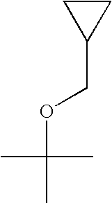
C1CC1COC(C)(C)C
